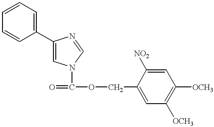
C1=CC(C2=CN(C(=O)OCC3=CC([OCH3])=C([OCH3])C=C3[NO2])C=N2)=CC=C1
